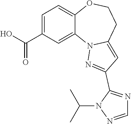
C1=C(C(O)=O)C=C2C(=C1)OCCC1=CC(C3=NC=NN3C(C)C)=NN21
